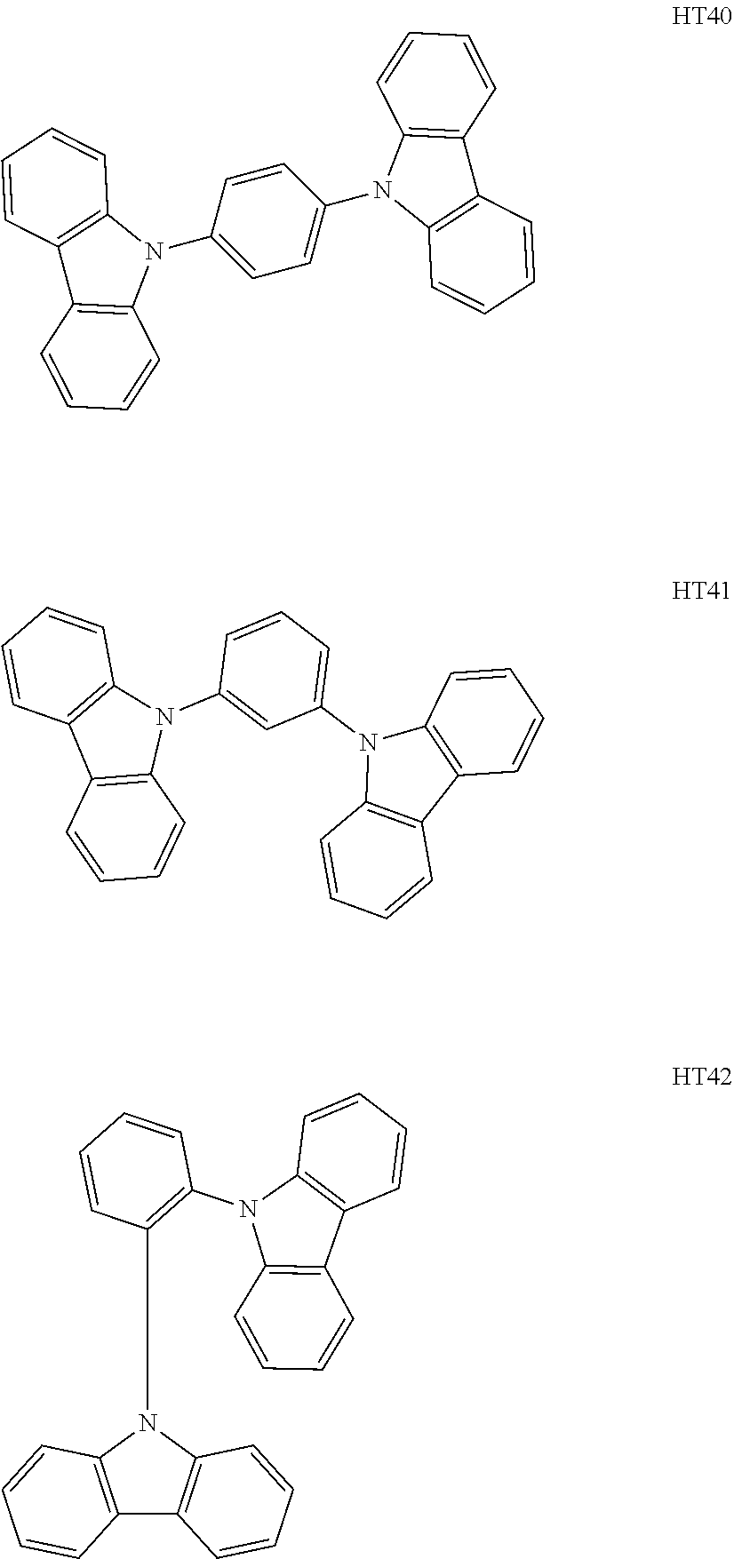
N1(C2=CC=C(N3C4=C(C5=C3C=CC=C5)C=CC=C4)C=C2)C2=C(C3=C1C=CC=C3)C=CC=C2.N1(C2=CC(N3C4=C(C5=C3C=CC=C5)C=CC=C4)=CC=C2)C2=C(C3=C1C=CC=C3)C=CC=C2.C1=CC=CC(N2C3=C(C4=C2C=CC=C4)C=CC=C3)=C1N1C2=C(C3=C1C=CC=C3)C=CC=C2
